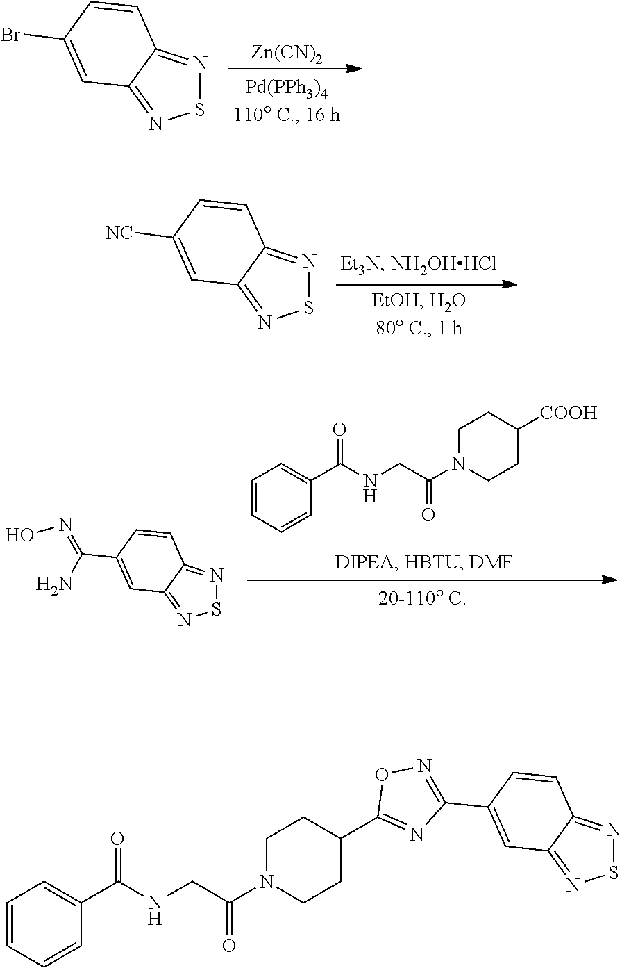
C1=CC=CC(C(NCC(N2CCC(C3=NC(C4=CC5=NSN=C5C=C4)=NO3)CC2)=O)=O)=C1.S1N=C2C(=N1)C=C([NC])C=C2.S1N=C2C(=N1)C=C(Br)C=C2.[Zn(CN)2].C1=CC=CC(C(NCC(N2CCC([COOH])CC2)=O)=O)=C1.S1N=C2C(=N1)C=C(C(=NO)N)C=C2
